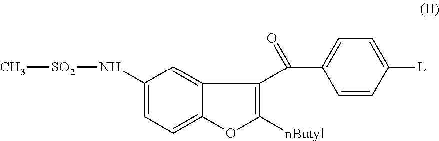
C1(N[SO2]C)=CC=C2C(=C1)C(C(=O)C1=CC=C([L])C=C1)=C([nButyl])O2
